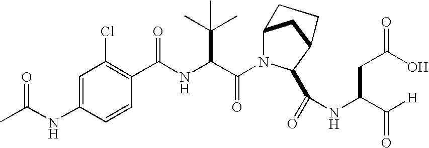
C1=CC(NC(C)=O)=CC(Cl)=C1C(NC(C(N1C2CC(C1C(=O)NC(CC(O)=O)C([H])=O)CC2)=O)C(C)(C)C)=O
